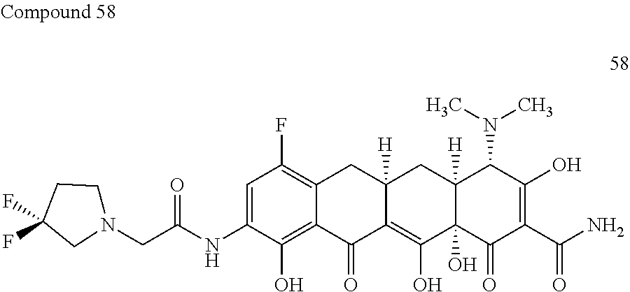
C(C(NC1=CC(F)=C2C(=C1O)C(=O)C1=C(O)C3(O)C([H])(CC1([H])C2)C(N(C)C)C(O)=C(C(N)=O)C3=O)=O)N1CCC(F)(F)C1
